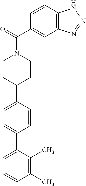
C1(C)=C(C)C(C2=CC=C(C3CCN(C(C4=CC5=C(C=C4)NN=N5)=O)CC3)C=C2)=CC=C1
